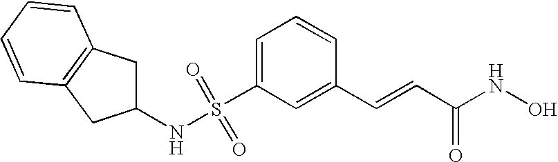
C1=C(S(NC2CC3=C(C2)C=CC=C3)(=O)=O)C=C(C=CC(NO)=O)C=C1
